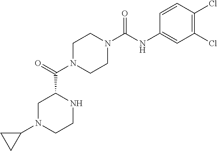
C1=CC(Cl)=C(Cl)C=C1NC(N1CCN(C(=O)C2CN(C3CC3)CCN2)CC1)=O
